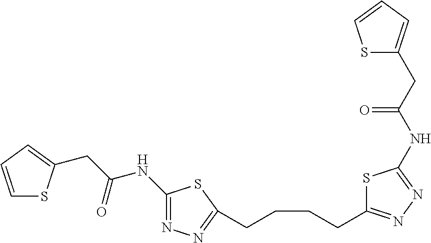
C1=CC=C(CC(NC2=NN=C(CCCCC3=NN=C(NC(=O)CC4=CC=CS4)S3)S2)=O)S1
